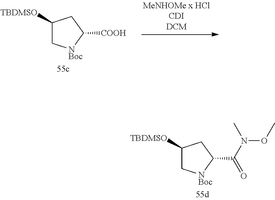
C1([TBDMSO])C[NBoc]C(C(N(C)OC)=O)C1.C1([TBDMSO])C[NBoc]C([COOH])C1
